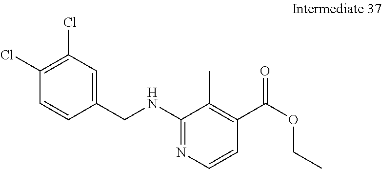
C1(Cl)=C(Cl)C=C(CNC2=NC=CC(C(OCC)=O)=C2C)C=C1
